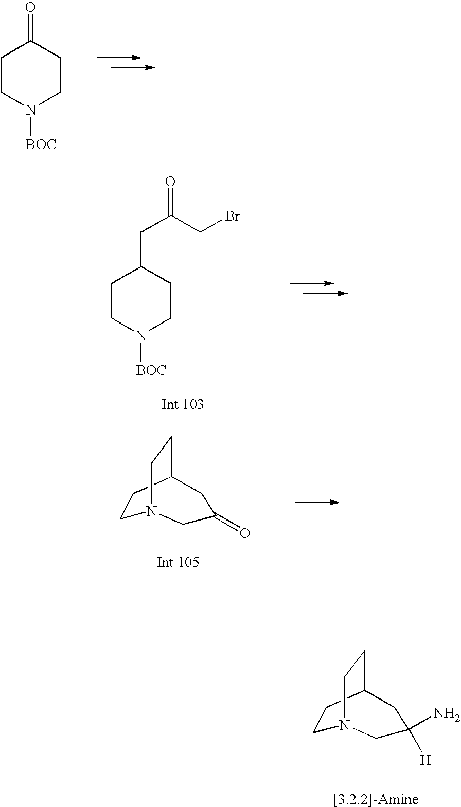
C1CN([BOC])CCC1=O.C1CN([BOC])CCC1CC(CBr)=O.C1CC2CCN1CC(=O)C2.C1CC2CCN1CC(N)([H])C2
